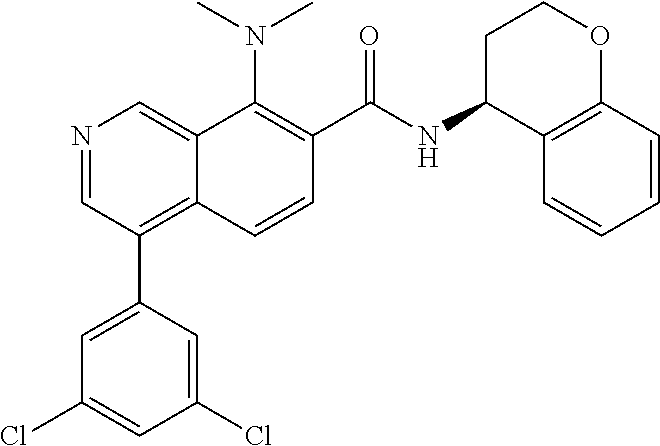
N1=CC(C2=CC(Cl)=CC(Cl)=C2)=C2C(=C1)C(N(C)C)=C(C(=O)NC1CCOC3=C1C=CC=C3)C=C2
